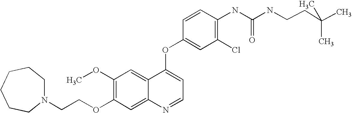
C1=CC(OC2=CC=NC3=CC(OCCN4CCCCCC4)=C(OC)C=C23)=CC(Cl)=C1NC(=O)NCCC(C)(C)C
